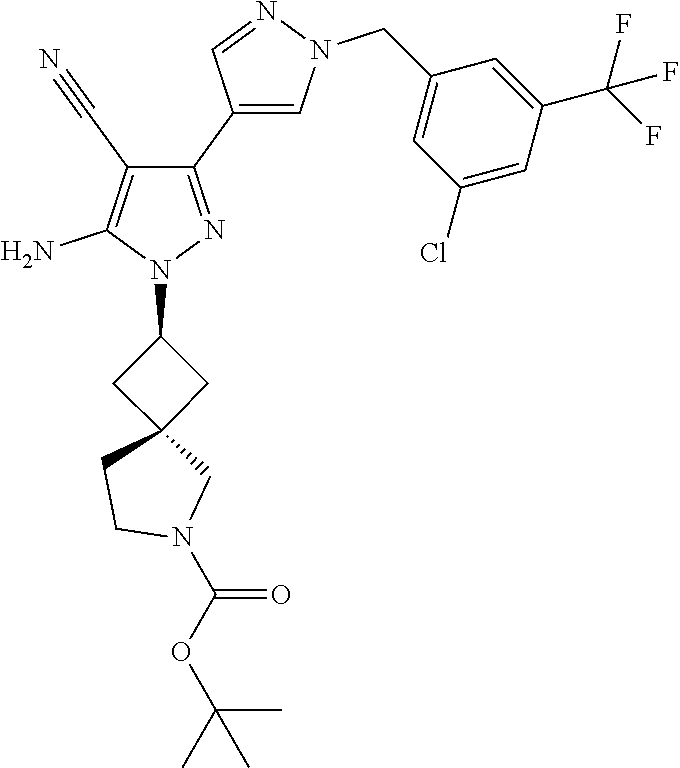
C1C2(CC1N1N=C(C3=CN(CC4=CC(Cl)=CC(C(F)(F)F)=C4)N=C3)C(C#N)=C1N)CCN(C(OC(C)(C)C)=O)C2
